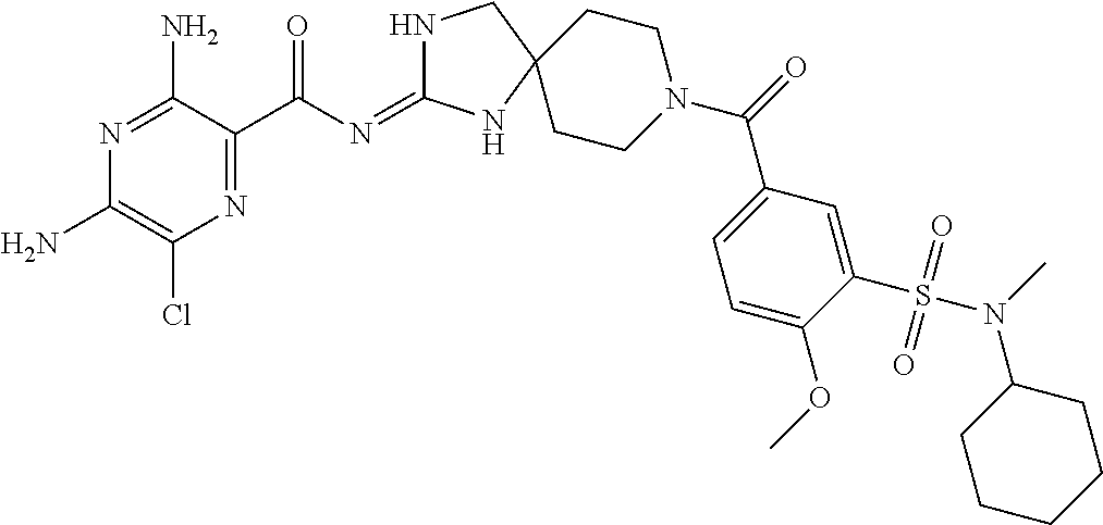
N1=C(N)C(C(N=C2NCC3(N2)CCN(C(=O)C2=CC=C(OC)C(S(N(C)C4CCCCC4)(=O)=O)=C2)CC3)=O)=NC(Cl)=C1N
